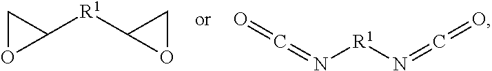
O=C=N[R1]N=C=O.C1OC1[R1]C1OC1
